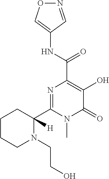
N1=CC(NC(C2=C(O)C(=O)N(C)C(C3([H])CCCCN3CCO)=N2)=O)=CO1
